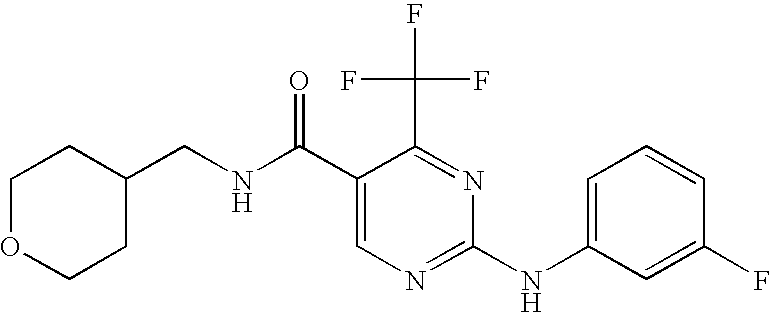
N(C(C1=CN=C(NC2=CC=CC(F)=C2)N=C1C(F)(F)F)=O)CC1CCOCC1
